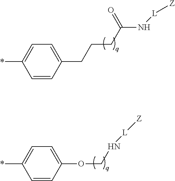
C1=CC(CCCC(N[L][Z])=O)=CC=C1*.C1=CC(OCN[L][Z])=CC=C1*
